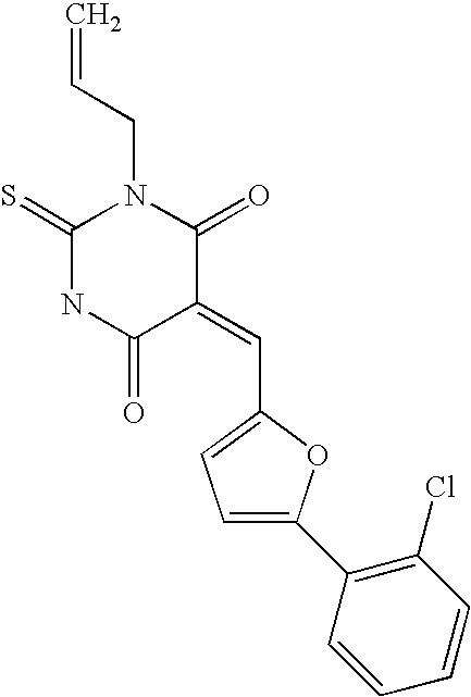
C1(=S)NC(=O)C(=CC2=CC=C(C3=C(Cl)C=CC=C3)O2)C(=O)N1CC=C
